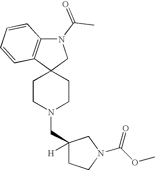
C1CN(CC2([H])CCN(C(OC)=O)C2)CCC12CN(C(C)=O)C1=C2C=CC=C1
